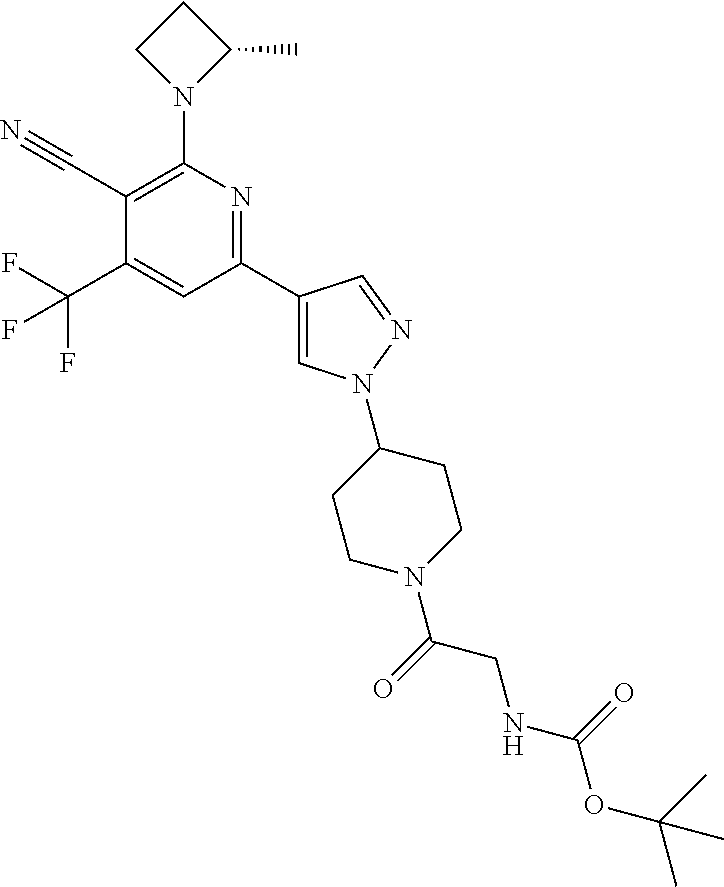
C1(C#N)=C(N2C(C)CC2)N=C(C2=CN(C3CCN(C(=O)CNC(OC(C)(C)C)=O)CC3)N=C2)C=C1C(F)(F)F
